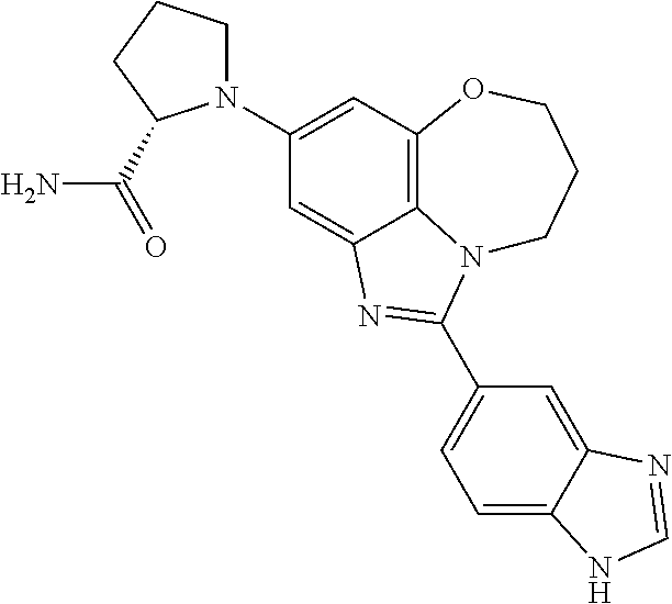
C1(N2CCCC2C(=O)N)=CC2=C3C(=C1)N=C(C1=CC=C4C(=C1)N=CN4)N3CCCO2
